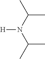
CC(N(C(C)C)[H])C
